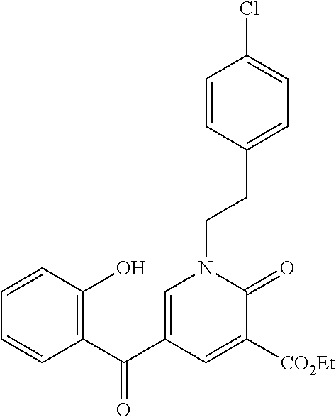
C1=CC(O)=C(C(C2=CN(CCC3=CC=C(Cl)C=C3)C(=O)C([CO2Et])=C2)=O)C=C1
